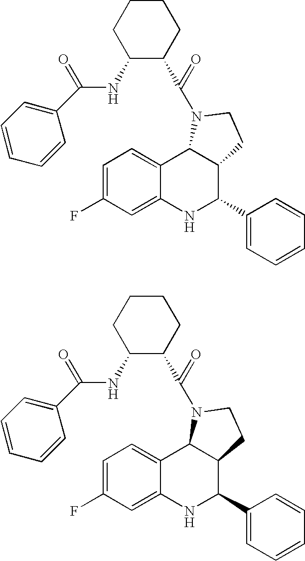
C1=C(F)C=C2C(=C1)C1C(C(C3=CC=CC=C3)N2)CCN1C(C1CCCCC1NC(C1=CC=CC=C1)=O)=O.C1=C(F)C=C2C(=C1)C1C(C(C3=CC=CC=C3)N2)CCN1C(C1CCCCC1NC(C1=CC=CC=C1)=O)=O
